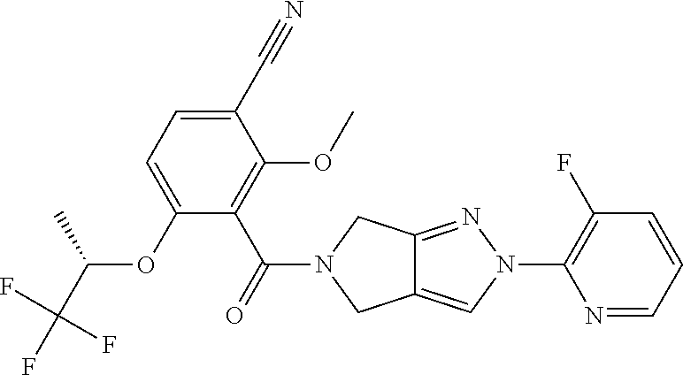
C1(C#N)=CC=C(OC(C)C(F)(F)F)C(C(N2CC3=CN(C4=C(F)C=CC=N4)N=C3C2)=O)=C1OC
